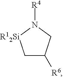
C1C([R6])CN([R4])[R12Si]1
